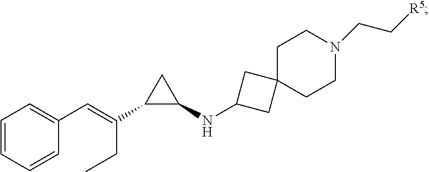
C1=CC(C=C(CC)C2C(NC3CC4(C3)CCN(CC[R5])CC4)C2)=CC=C1
